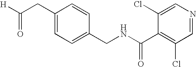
[H]C(CC1=CC=C(CNC(C2=C(Cl)C=NC=C2Cl)=O)C=C1)=O
